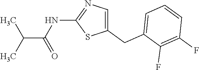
CC(C)C(=O)NC1=NC=C(CC2=CC=CC(F)=C2F)S1
